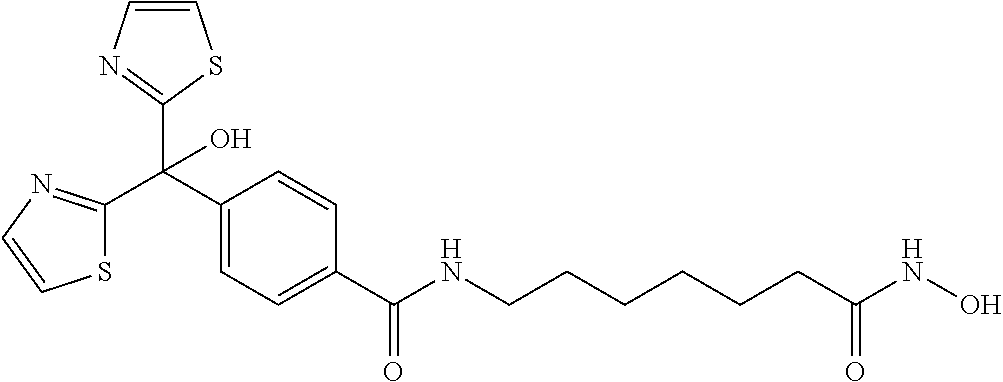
C1(C(C2=NC=CS2)(C2=NC=CS2)O)=CC=C(C(=O)NCCCCCCC(NO)=O)C=C1
